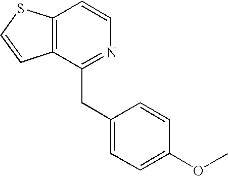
C12=C(C(CC3=CC=C(OC)C=C3)=NC=C1)C=CS2
